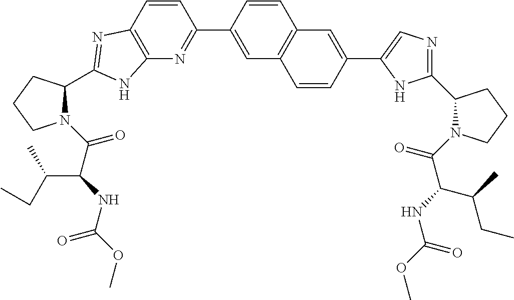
C1(C2=NC3=C(C=C2)N=C(C2N(C(C(NC(OC)=O)C(CC)C)=O)CCC2)N3)=CC2=C(C=C1)C=C(C1=CN=C(C3N(C(C(NC(OC)=O)C(C)CC)=O)CCC3)N1)C=C2
